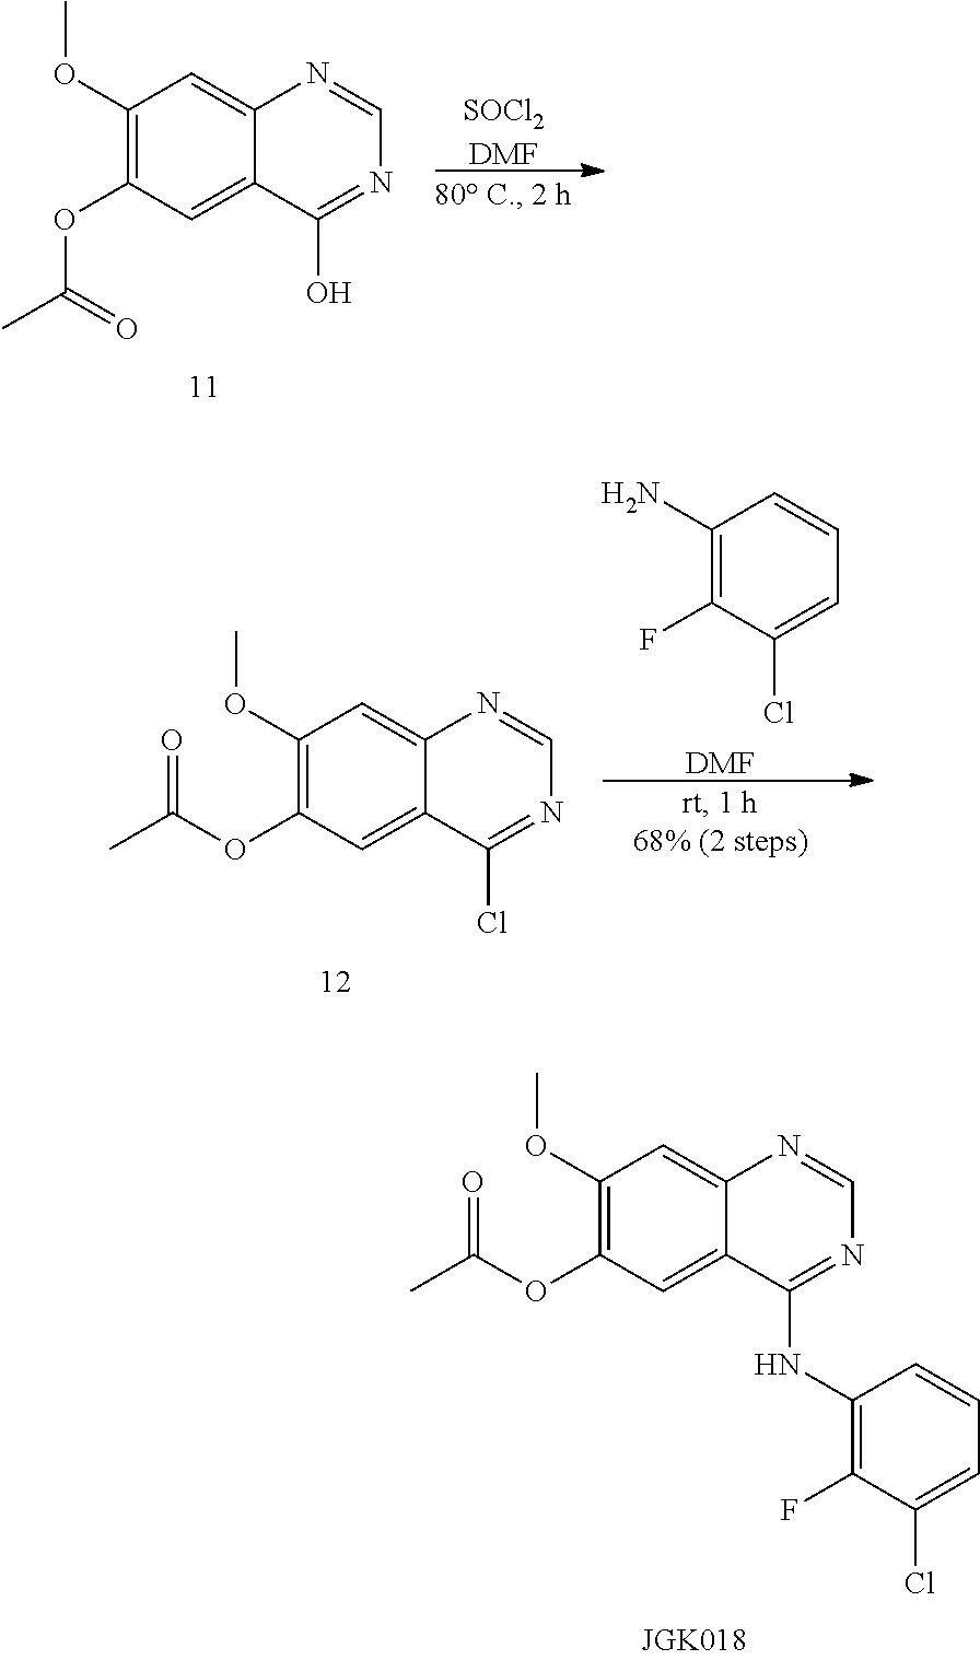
C1=NC2=CC(OC)=C(OC(C)=O)C=C2C(NC2=C(F)C(Cl)=CC=C2)=N1.[SOCl2DMF].C1(OC)=C(OC(C)=O)C=C2C(=C1)N=CN=C2O.C1=NC2=CC(OC)=C(OC(C)=O)C=C2C(Cl)=N1.[DMF].NC1=C(F)C(Cl)=CC=C1
